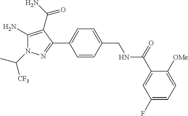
C1=CC(C2=NN(C(C)[CF3])C(N)=C2C(=O)N)=CC=C1CNC(C1=CC(F)=CC=C1[OMe])=O
